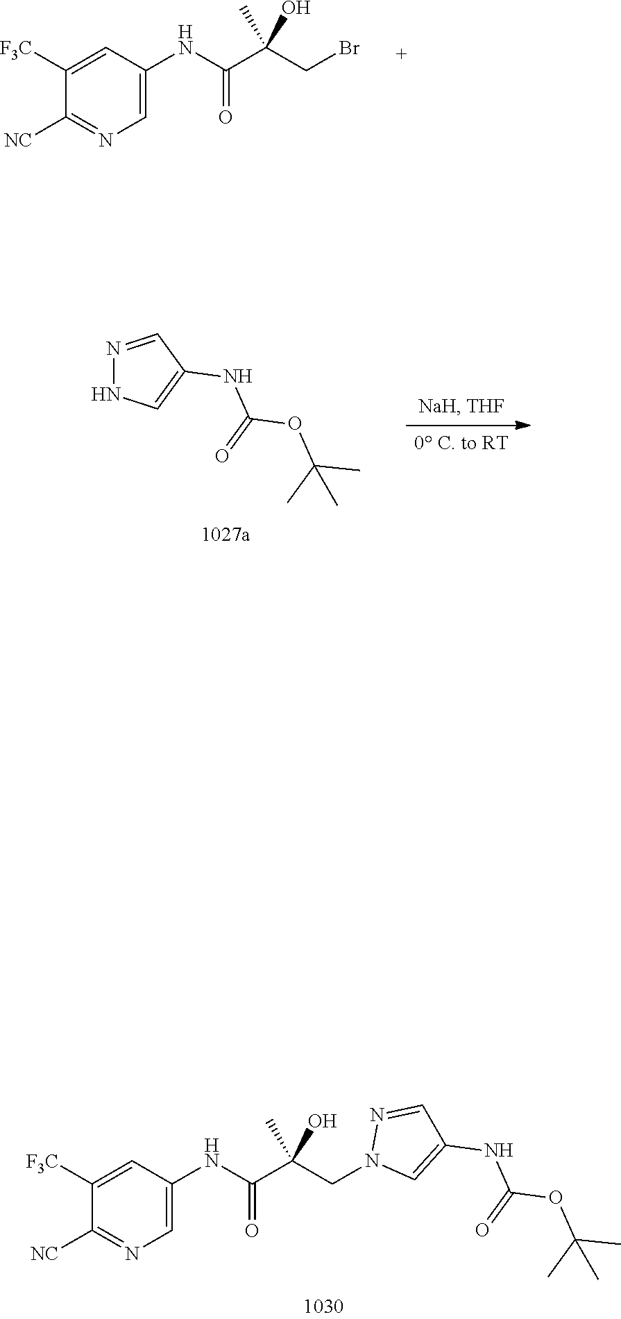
C1([F3C])=CC(NC(=O)C(O)(CBr)C)=CN=C1[NC].N1N=CC(NC(OC(C)(C)C)=O)=C1.N1(CC(C(NC2=CN=C([NC])C([F3C])=C2)=O)(O)C)C=C(NC(OC(C)(C)C)=O)C=N1
